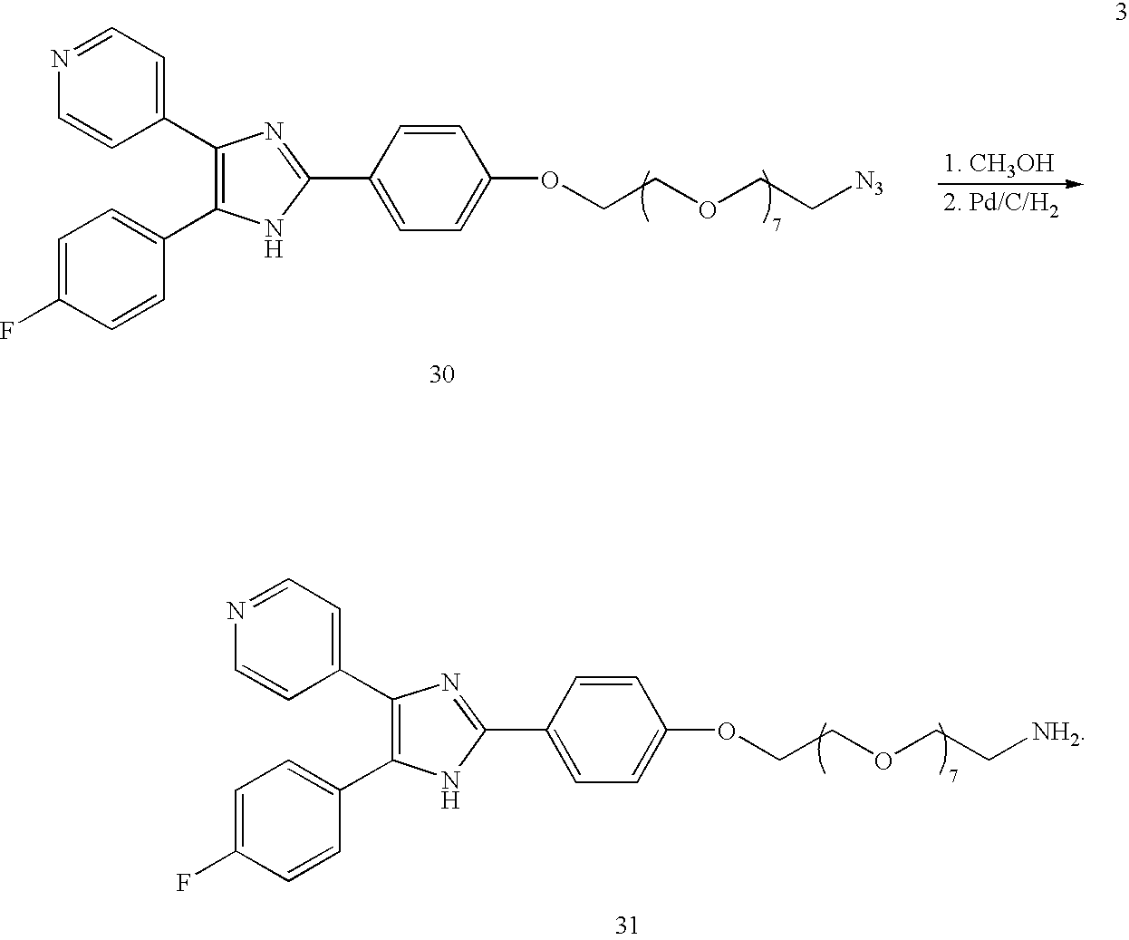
C1(C2=C(C3=CC=C(F)C=C3)NC(C3=CC=C(OCCOCC[NH2])C=C3)=N2)=CC=NC=C1.C1(C2=C(C3=CC=C(F)C=C3)NC(C3=CC=C(OCCOCC[N3])C=C3)=N2)=CC=NC=C1
